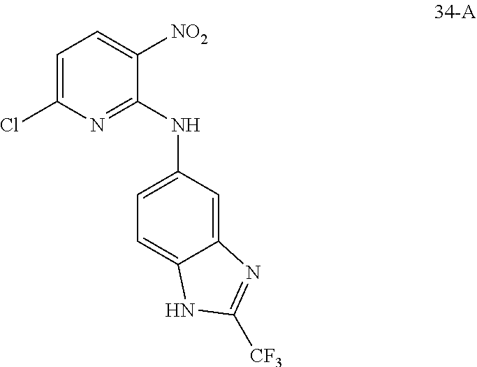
C1=C(Cl)N=C(NC2=CC=C3C(=C2)N=C([CF3])N3)C([NO2])=C1
